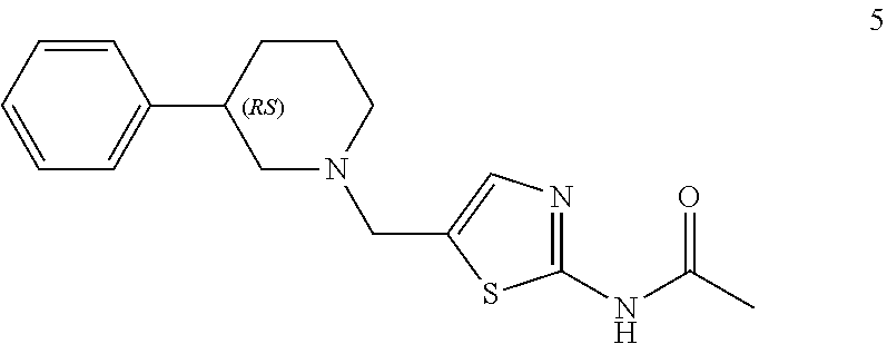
C1(C2CN(CC3=CN=C(NC(=O)C)S3)CCC2)=CC=CC=C1
